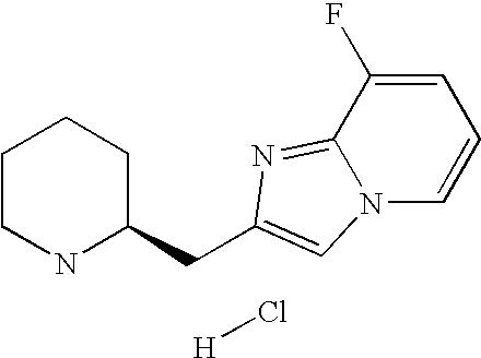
C1CNC(CC2=CN3C(=N2)C(F)=CC=C3)CC1.[H]Cl
